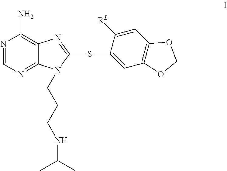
N1=CN=C2C(=C1N)N=C(SC1=CC3=C(C=C1[RL])OCO3)N2CCCNC(C)C
